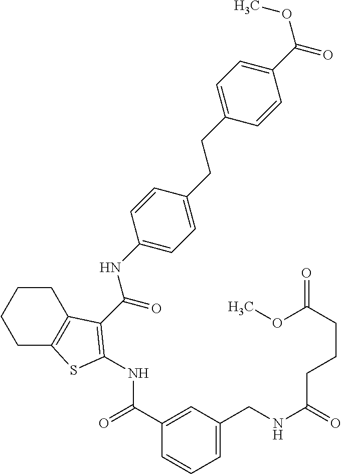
C1(C(=O)NC2=C(C(=O)NC3=CC=C(CCC4=CC=C(C(OC)=O)C=C4)C=C3)C3=C(CCCC3)S2)=CC(CNC(CCCC(=O)OC)=O)=CC=C1
